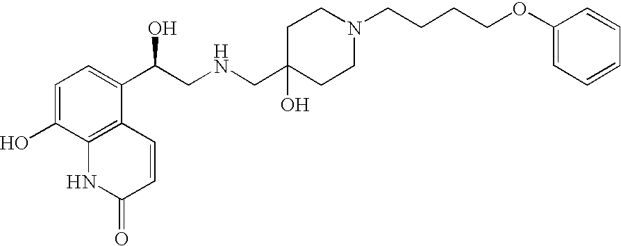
C1=C(O)C2=C(C(C(CNCC3(O)CCN(CCCCOC4=CC=CC=C4)CC3)O)=C1)C=CC(=O)N2
